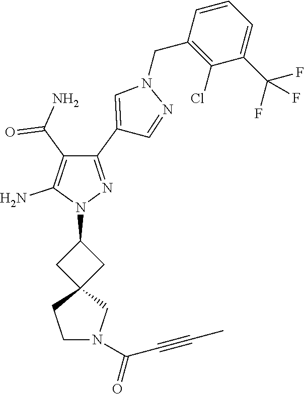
N1(C2CC3(C2)CCN(C(=O)C#CC)C3)N=C(C2=CN(CC3=C(Cl)C(C(F)(F)F)=CC=C3)N=C2)C(C(N)=O)=C1N
